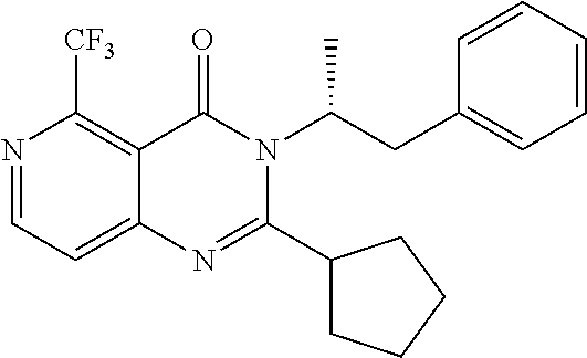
N1=CC=C2C(=C1[CF3])C(=O)N(C(CC1=CC=CC=C1)C)C(C1CCCC1)=N2
